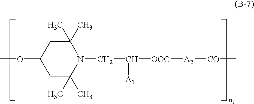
C1(C)(C)CC(OC)CC(C)(C)N1CC([OOC][A2][CO]C)[A1]
